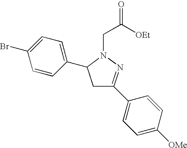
BrC1=CC=C(C2CC(C3=CC=C([OMe])C=C3)=NN2CC(=O)[OEt])C=C1
